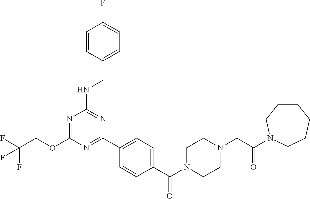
O(C1=NC(NCC2=CC=C(F)C=C2)=NC(C2=CC=C(C(N3CCN(CC(=O)N4CCCCCC4)CC3)=O)C=C2)=N1)CC(F)(F)F
